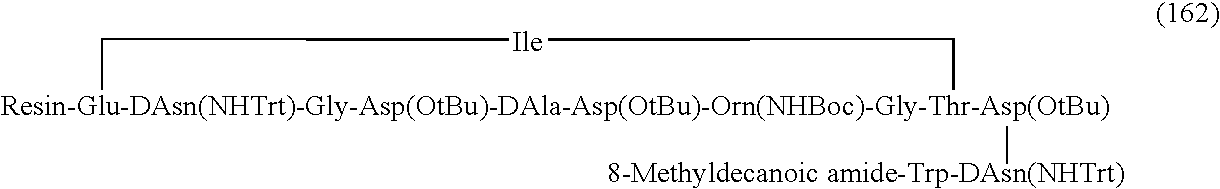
[Resin-Glu-DAsn(NHTrt)-Gly-Asp(OtBu)-DAla-Asp(OtBu)-Orn(NHBoc)-Gly-Thr-Asp(OtBu)]1([8-Methyldecanoic amide-Trp-DAsn(NHTrt)])C[Ile]C1
